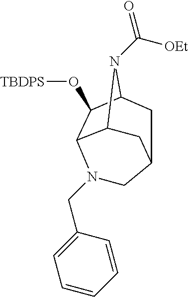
C12C3C(O[TBDPS])C(N1C([OEt])=O)CC(C2)CN3CC1=CC=CC=C1
